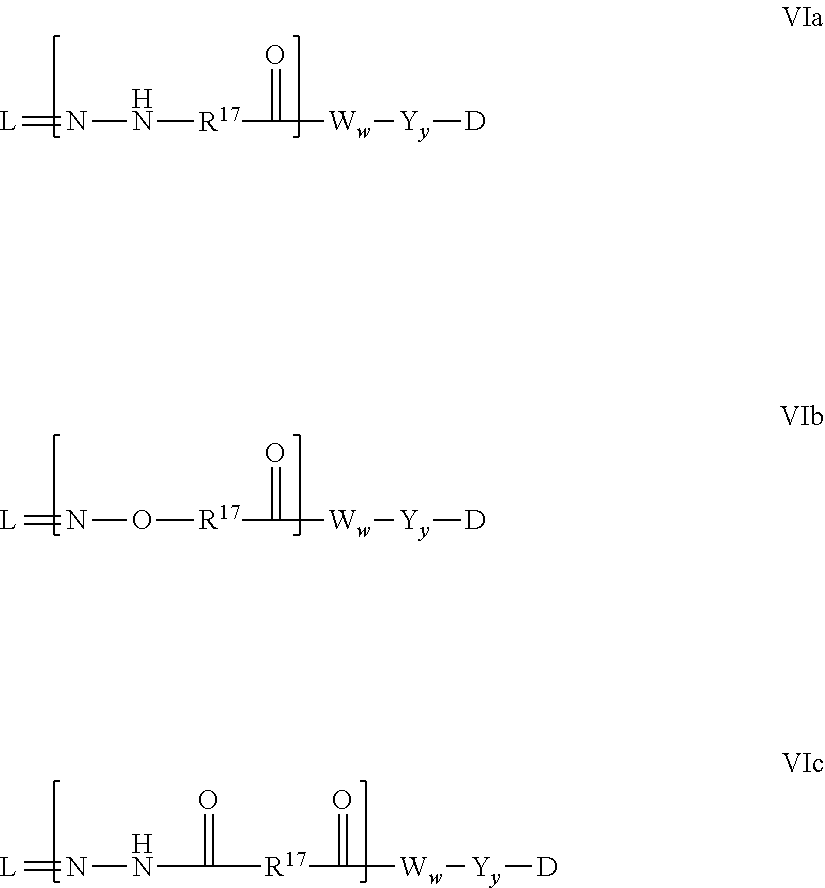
[L]=NN[R17]C(=O)[Ww][Yy][D].[L]=NO[R17]C(=O)[Ww][Yy][D].[L]=NNC([R17]C([Ww][Yy][D])=O)=O
